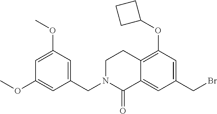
C1=C(OC)C=C(CN2C(=O)C3=CC(CBr)=CC(OC4CCC4)=C3CC2)C=C1OC
